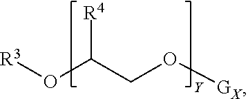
O(C(CO[GX])[R4])[R3].[Y]
